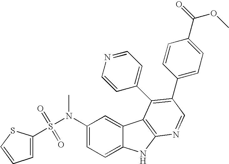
C1(N(S(=O)(=O)C2=CC=CS2)C)=CC=C2C(=C1)C1=C(N2)N=CC(C2=CC=C(C(=O)OC)C=C2)=C1C1=CC=NC=C1
